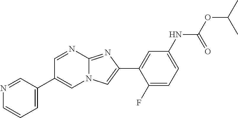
C1=NC2=NC(C3=CC(NC(OC(C)C)=O)=CC=C3F)=CN2C=C1C1=CC=CN=C1
